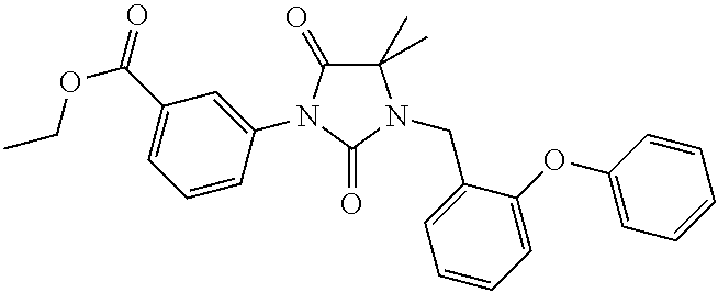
C1(C)(C)C(=O)N(C2=CC(C(=O)OCC)=CC=C2)C(=O)N1CC1=CC=CC=C1OC1=CC=CC=C1
